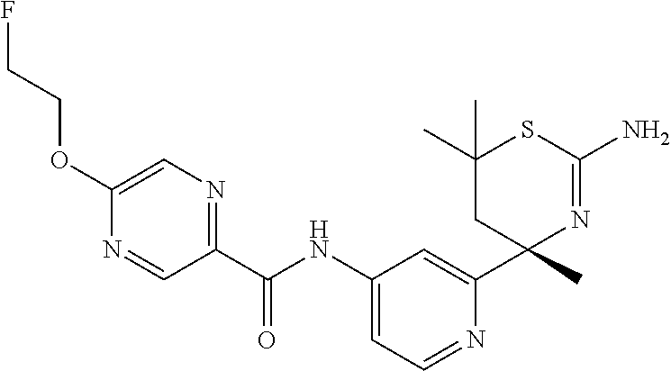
C1(C(NC2=CC=NC(C3(C)N=C(N)SC(C)(C)C3)=C2)=O)=NC=C(OCCF)N=C1
